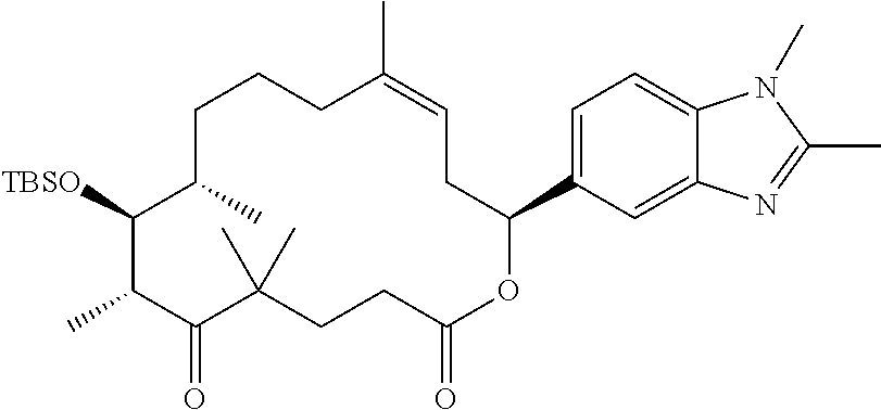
C1C(C)C([TBSO])C(C)C(=O)C(C)(C)CCC(=O)OC(C2=CC=C3C(=C2)N=C(C)N3C)CC=C(C)CC1
